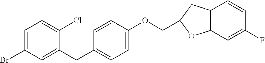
C1=C(Br)C=C(CC2=CC=C(OCC3CC4=C(C=C(F)C=C4)O3)C=C2)C(Cl)=C1
